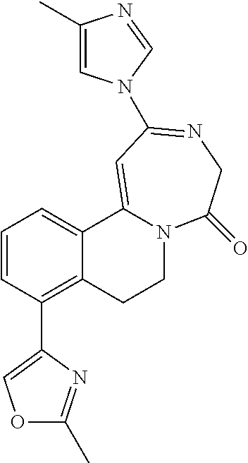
C1=CC(C2=COC(C)=N2)=C2C(=C1)C1=CC(N3C=C(C)N=C3)=NCC(=O)N1CC2
